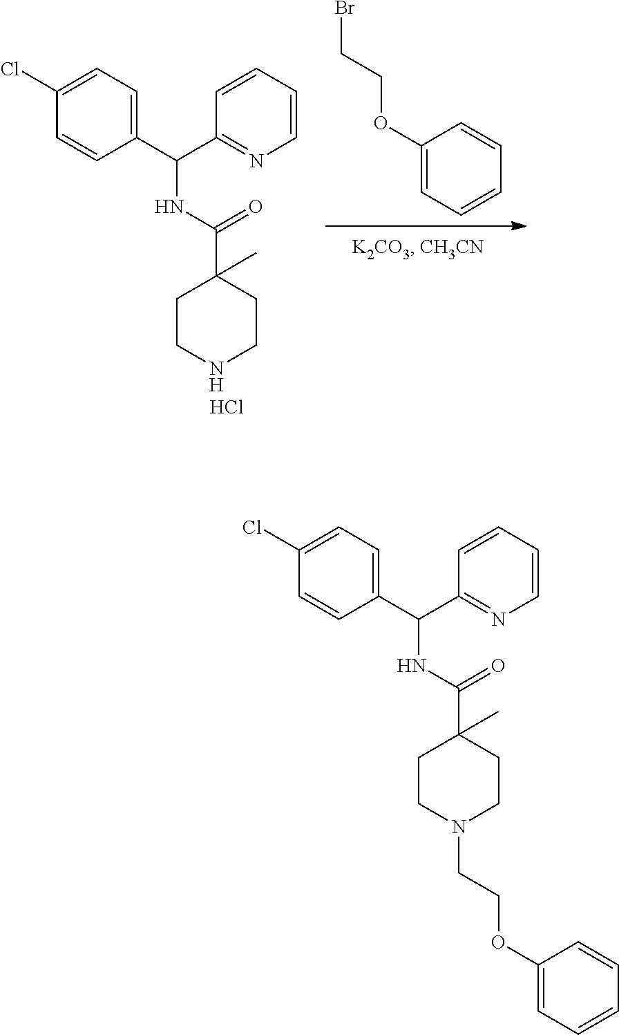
C1(OCCBr)=CC=CC=C1.C1=CC(C(C2=NC=CC=C2)NC(C2(C)CCNCC2)=O)=CC=C1Cl.Cl.C1(OCCN2CCC(C(NC(C3=CC=C(Cl)C=C3)C3=NC=CC=C3)=O)(C)CC2)=CC=CC=C1
